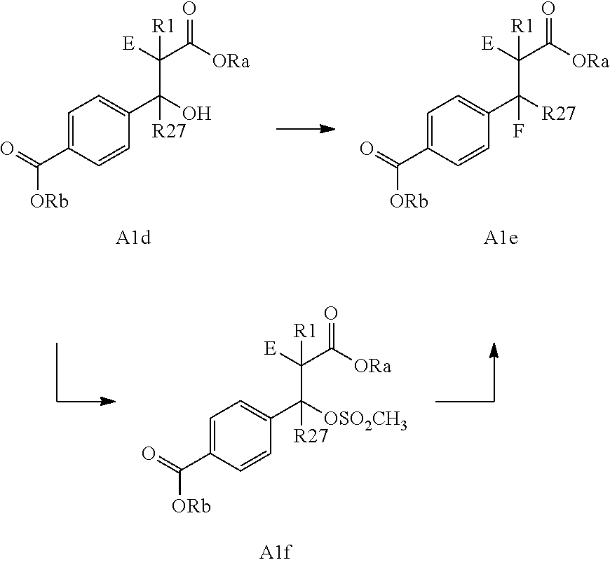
C1=C(C(=O)[ORb])C=CC(C(O)(C([E])(C([ORa])=O)[R1])[R27])=C1.C1=C(C(=O)[ORb])C=CC(C([R27])(C([E])(C([ORa])=O)[R1])F)=C1.C1=C(C(=O)[ORb])C=CC(C([OSO2CH3])(C([E])(C([ORa])=O)[R1])[R27])=C1
